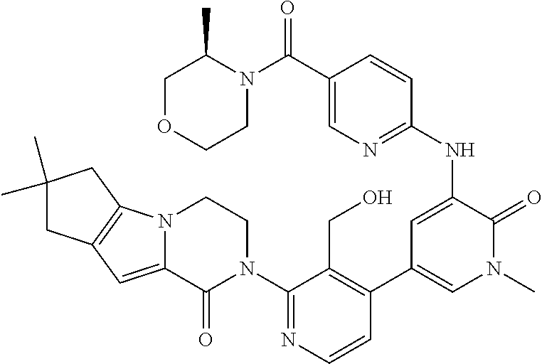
C1(N2CCN3C(=CC4=C3CC(C)(C)C4)C2=O)=NC=CC(C2=CN(C)C(=O)C(NC3=NC=C(C(=O)N4C(C)COCC4)C=C3)=C2)=C1CO
